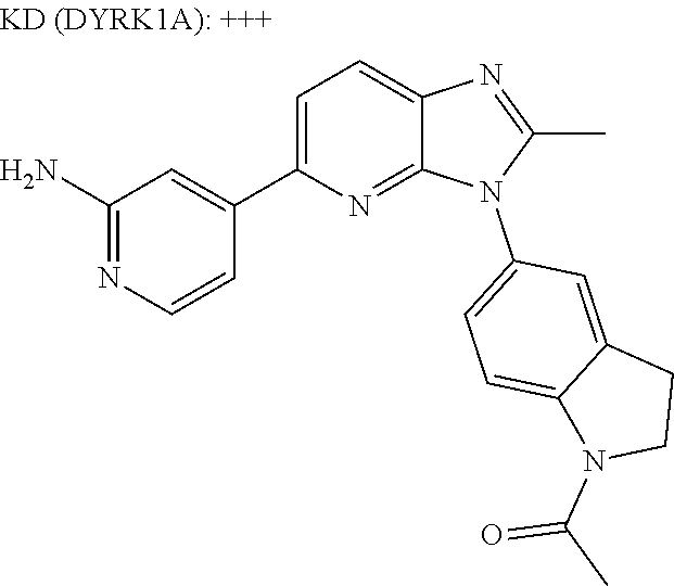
C1(C2=CC=C3N=C(C)N(C4=CC=C5C(=C4)CCN5C(C)=O)C3=N2)=CC(N)=NC=C1
